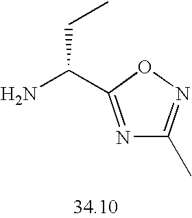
N1=C(C(N)CC)ON=C1C
